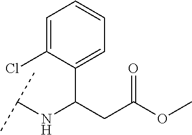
C1(C(CC(OC)=O)NC(C)C)=CC=CC=C1Cl
